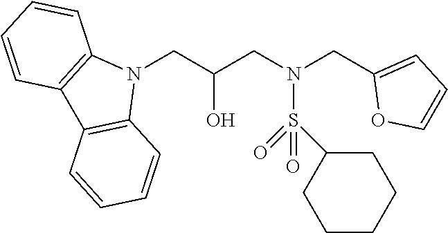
N1(CC(CN(CC2=CC=CO2)S(=O)(=O)C2CCCCC2)O)C2=C(C3=C1C=CC=C3)C=CC=C2
